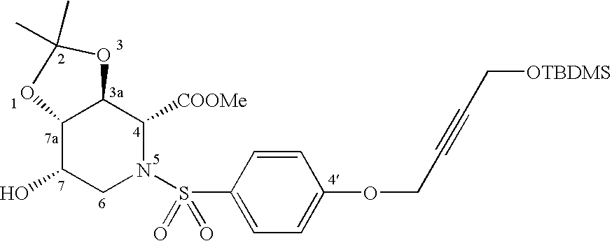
C12C(O)CN(S(C3=CC=C(OCC#CC[OTBDMS])C=C3)(=O)=O)C([COOMe])C1OC(C)(C)O2
